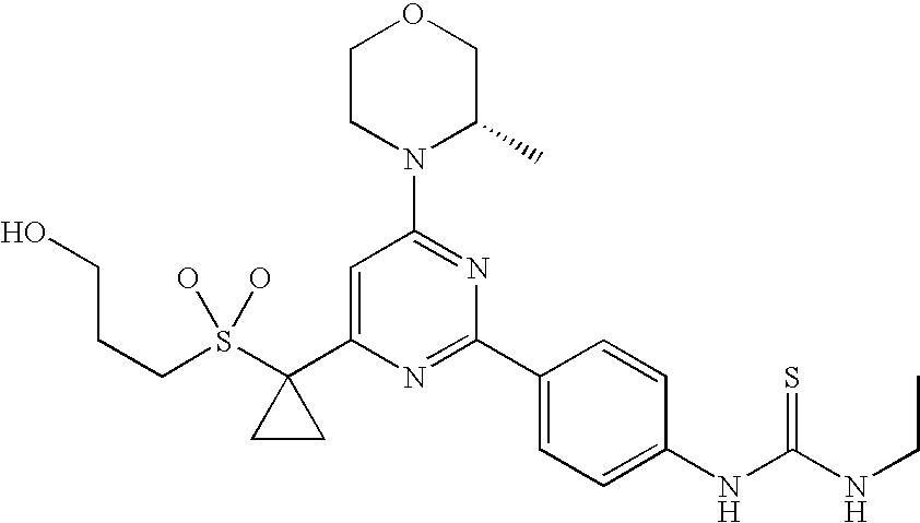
C(CCO)S(C1(C2=CC(N3C(C)COCC3)=NC(C3=CC=C(NC(NCC)=S)C=C3)=N2)CC1)(O)O
